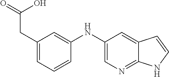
C1(NC2=CC(CC(=O)O)=CC=C2)=CN=C2C(=C1)C=CN2
